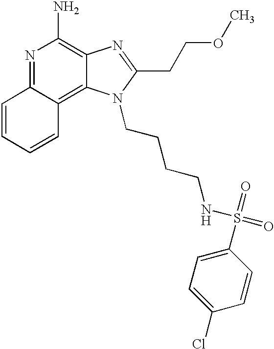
N1=C2C(=C3C(=C1N)N=C(CCOC)N3CCCCNS(=O)(=O)C1=CC=C(Cl)C=C1)C=CC=C2
